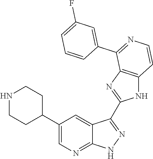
N1CCC(C2=CN=C3C(=C2)C(C2=NC4=C(N2)C=CN=C4C2=CC(F)=CC=C2)=N[N H]3)CC1
